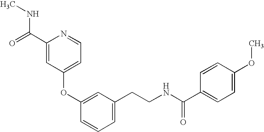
C1(OC2=CC(CCNC(=O)C3=CC=C(OC)C=C3)=CC=C2)=CC=NC(C(NC)=O)=C1
